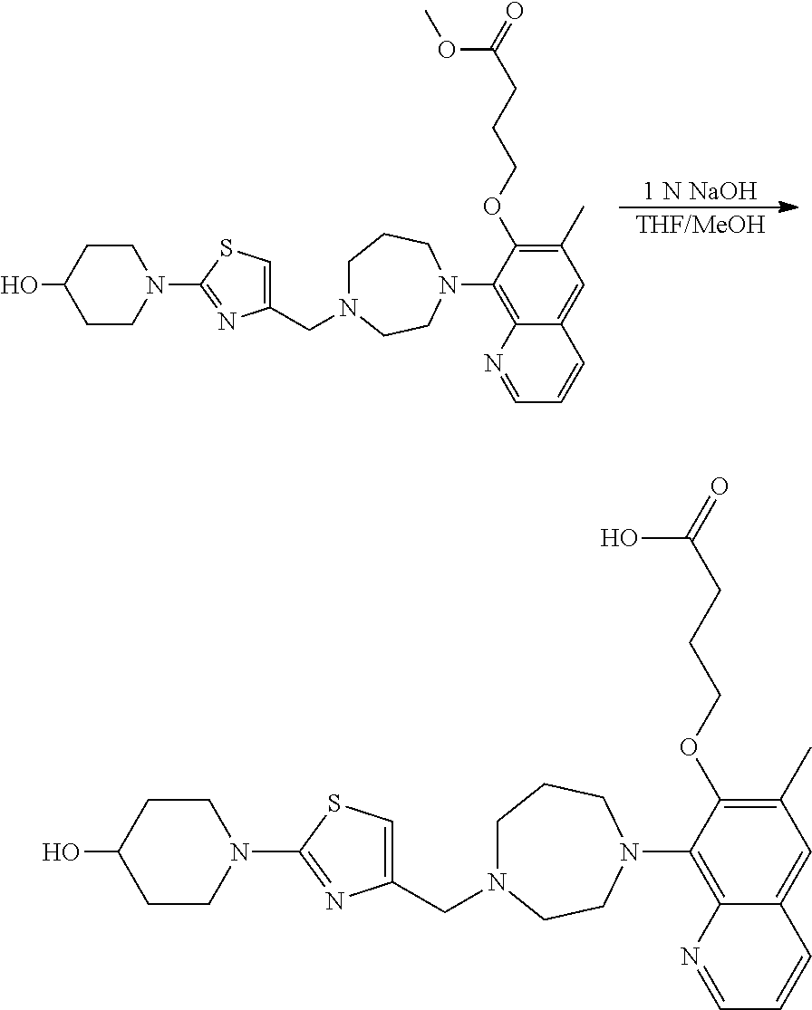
[1 N NaOH].[THF/MeOH].C1N(CC2=CSC(N3CCC(O)CC3)=N2)CCN(C2=C3C(=CC(C)=C2OCCCC(=O)OC)C=CC=N3)CC1.C1N(CC2=CSC(N3CCC(O)CC3)=N2)CCN(C2=C3C(=CC(C)=C2OCCCC(=O)O)C=CC=N3)CC1
